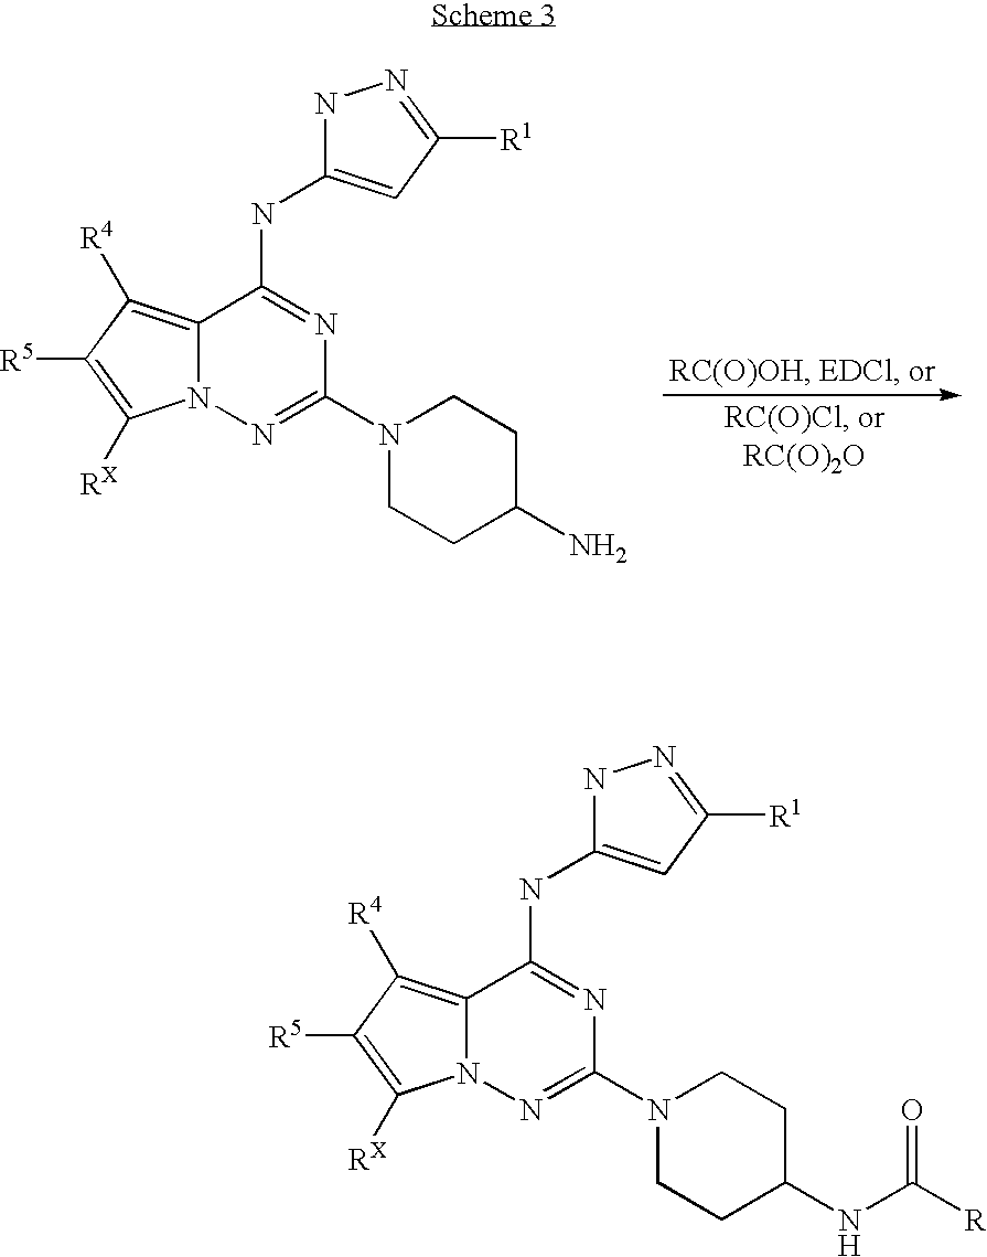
C12=C([R4])C([R5])=C([RX])N1N=C(N1CCC(N)CC1)N=C2NC1=CC([R1])=NN1.C12=C([R4])C([R5])=C([RX])N1N=C(N1CCC(NC([R])=O)CC1)N=C2NC1=CC([R1])=NN1
